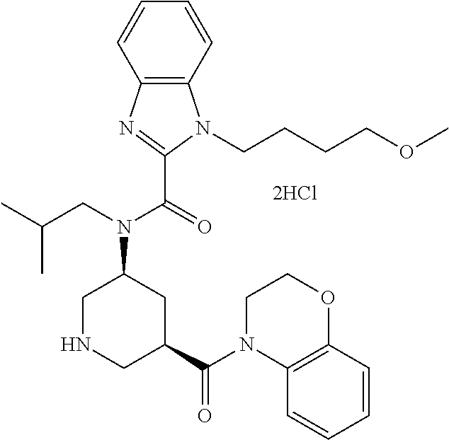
C1=CC2=C(C=C1)N(CCCCOC)C(C(=O)N(CC(C)C)C1CNCC(C(=O)N3CCOC4=C3C=CC=C4)C1)=N2
